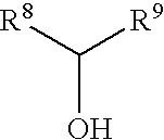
C(O)([R8])[R9]
